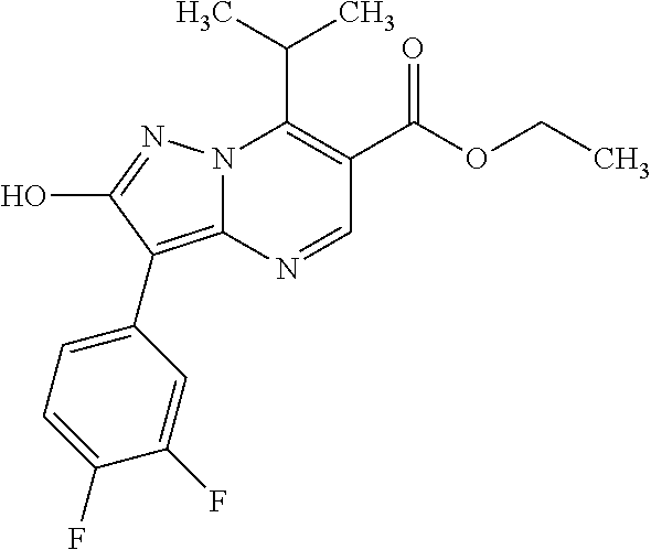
N12C(=C(C3=CC=C(F)C(F)=C3)C(O)=N1)N=CC(C(=O)OCC)=C2C(C)C
